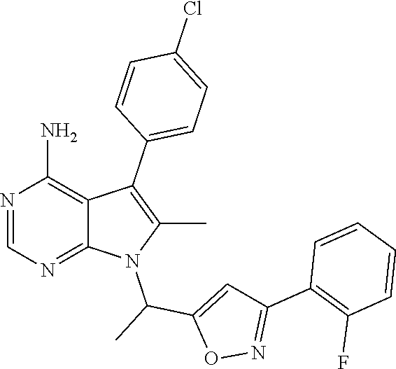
N1=CN=C2C(=C1N)C(C1=CC=C(Cl)C=C1)=C(C)N2C(C)C1=CC(C2=C(F)C=CC=C2)=NO1
